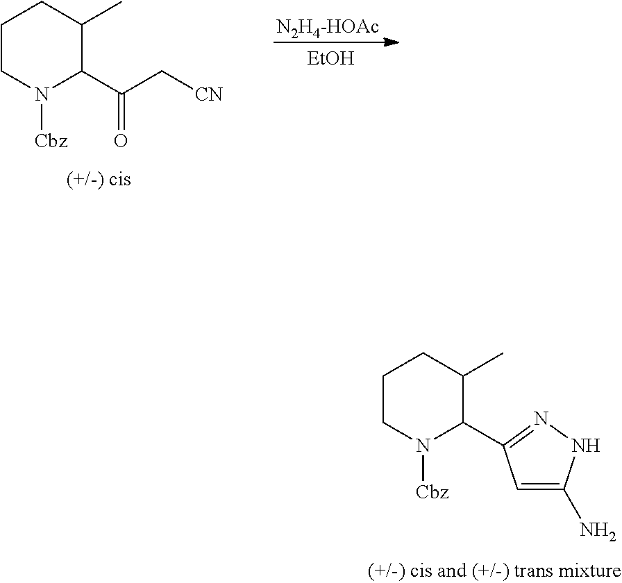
C1CN([Cbz])C(C(C[CN])=O)C(C)C1.[N2H4-HOAc].[EtOH].C1CN([Cbz])C(C2=NNC(N)=C2)C(C)C1
